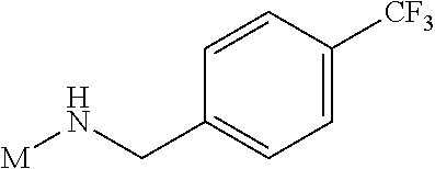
C1(CN[M])=CC=C([CF3])C=C1
